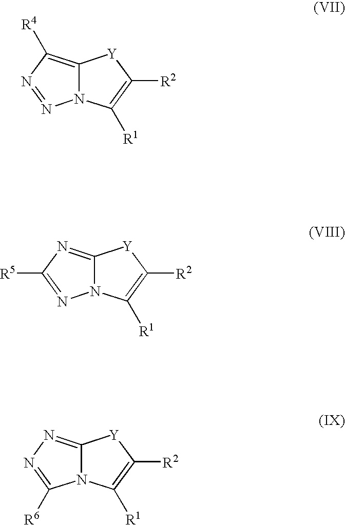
C12=C([R4])N=NN1C([R1])=C([R2])[Y]2.C12=NC([R5])=NN1C([R1])=C([R2])[Y]2.C12=NN=C([R6])N1C([R1])=C([R2])[Y]2
